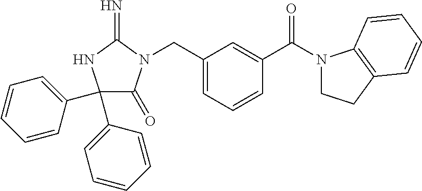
C1(C2=CC=CC=C2)(C2=CC=CC=C2)C(=O)N(CC2=CC=CC(C(=O)N3CCC4=C3C=CC=C4)=C2)C(=N)N1
